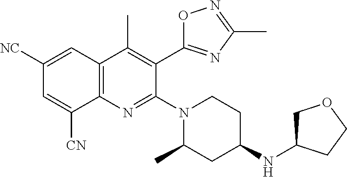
C12=C(C=C([NC])C=C1[CN])C(C)=C(C1=NC(C)=NO1)C(N1CCC(NC3COCC3)CC1C)=N2
